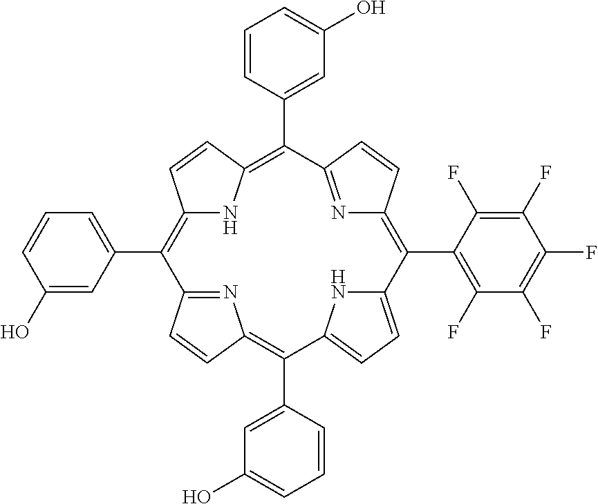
C1(C2=C3NC(=C(C4=CC(O)=CC=C4)C4=NC(=C(C5=C(F)C(F)=C(F)C(F)=C5F)C5=CC=C(C(C6=CC(O)=CC=C6)=C6N=C2C=C6)N5)C=C4)C=C3)=CC=CC(O)=C1
